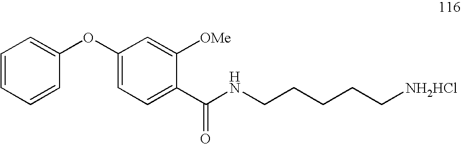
C1=CC=CC(OC2=CC=C(C(NCCCCC[NH2HCl])=O)C([OMe])=C2)=C1
